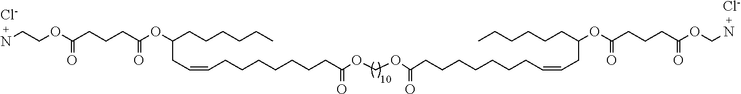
C(OC(CCCC(OC(CCCCCC)CC=CCCCCCCCC(OCOC(=O)CCCCCCCC=CCC(CCCCCC)OC(CCCC(OCN)=O)=O)=O)=O)=O)CN.[Cl-].[Cl-]
